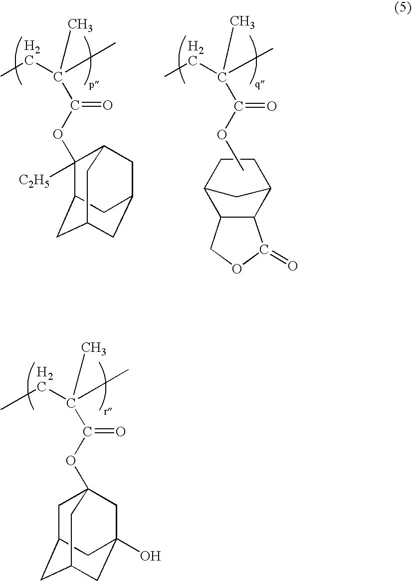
O(C(C(C)(C)CC)=O)C12CC3CC(CC(O)(C1)C3)C2.C1([C2H5])(OC(C(C)(C)CC)=O)C2CC3CC(CC1C3)C2.C12CCC(C1)C1C2C(=O)OC1.O(C(C(C)(C)CC)=O)C
